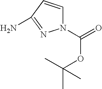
NC1=NN(C(=O)OC(C)(C)C)C=C1
